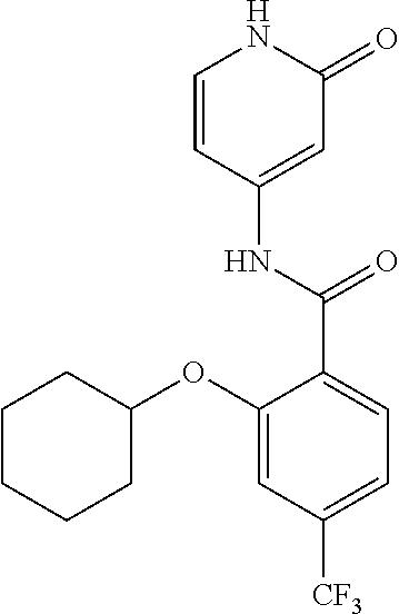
C1=CC(NC(C2=CC=C([CF3])C=C2OC2CCCCC2)=O)=CC(=O)N1
